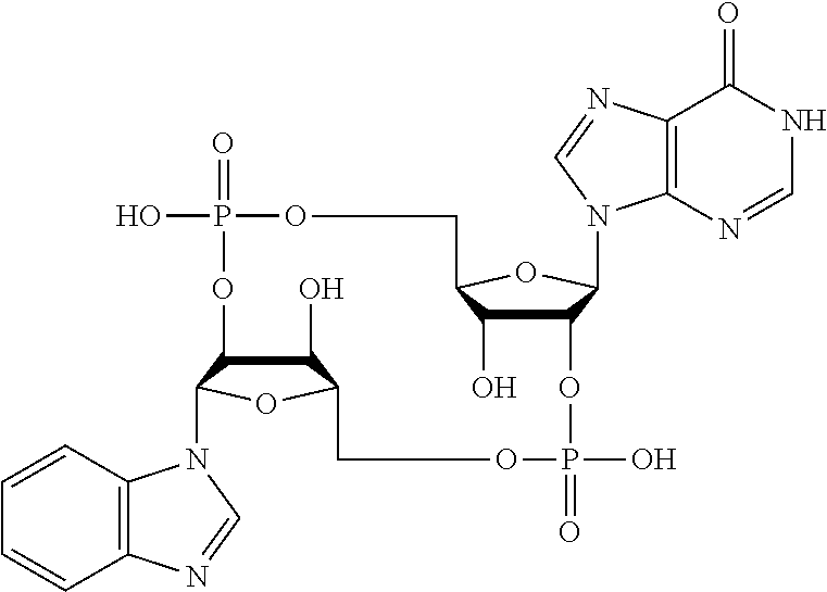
C1(O)C2C(N3C4=C(C=CC=C4)N=C3)OC1COP(=O)(O)OC1C(O)C(OC1N1C3=C(C(=O)NC=N3)N=C1)COP(=O)(O)O2
